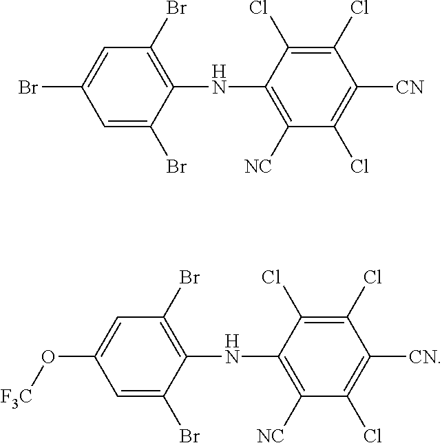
C1=C(Br)C(NC2=C([NC])C(Cl)=C([CN])C(Cl)=C2Cl)=C(Br)C=C1Br.C1=C(Br)C(NC2=C([NC])C(Cl)=C([CN])C(Cl)=C2Cl)=C(Br)C=C1O[F3C]
